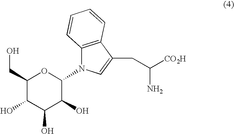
C1(CO)C(O)C(O)C(O)C(N2C3=C(C(CC([CO2H])N)=C2)C=CC=C3)O1
